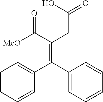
C1=CC=CC(C(C2=CC=CC=C2)=C(C(=O)[MeO])CC(=O)O)=C1
